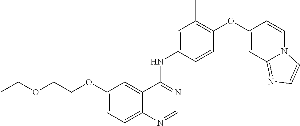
C12=CC=C(OCCOCC)C=C1C(NC1=CC(C)=C(OC3=CC4=NC=CN4C=C3)C=C1)=NC=N2
